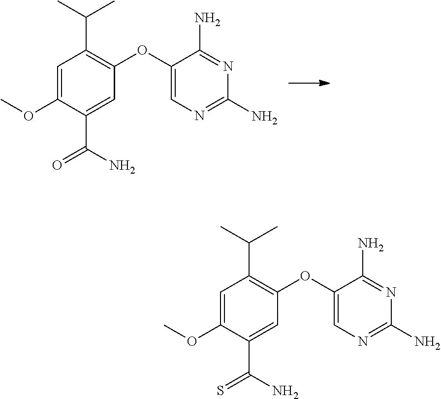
C(C1=C(OC2=CN=C(N)N=C2N)C=C(C(N)=O)C(OC)=C1)(C)C.C(C1=C(OC2=CN=C(N)N=C2N)C=C(C(N)=S)C(OC)=C1)(C)C
